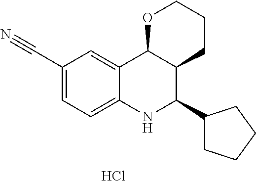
Cl.C12=CC(C#N)=CC=C1NC(C1CCCC1)C1C2OCCC1
